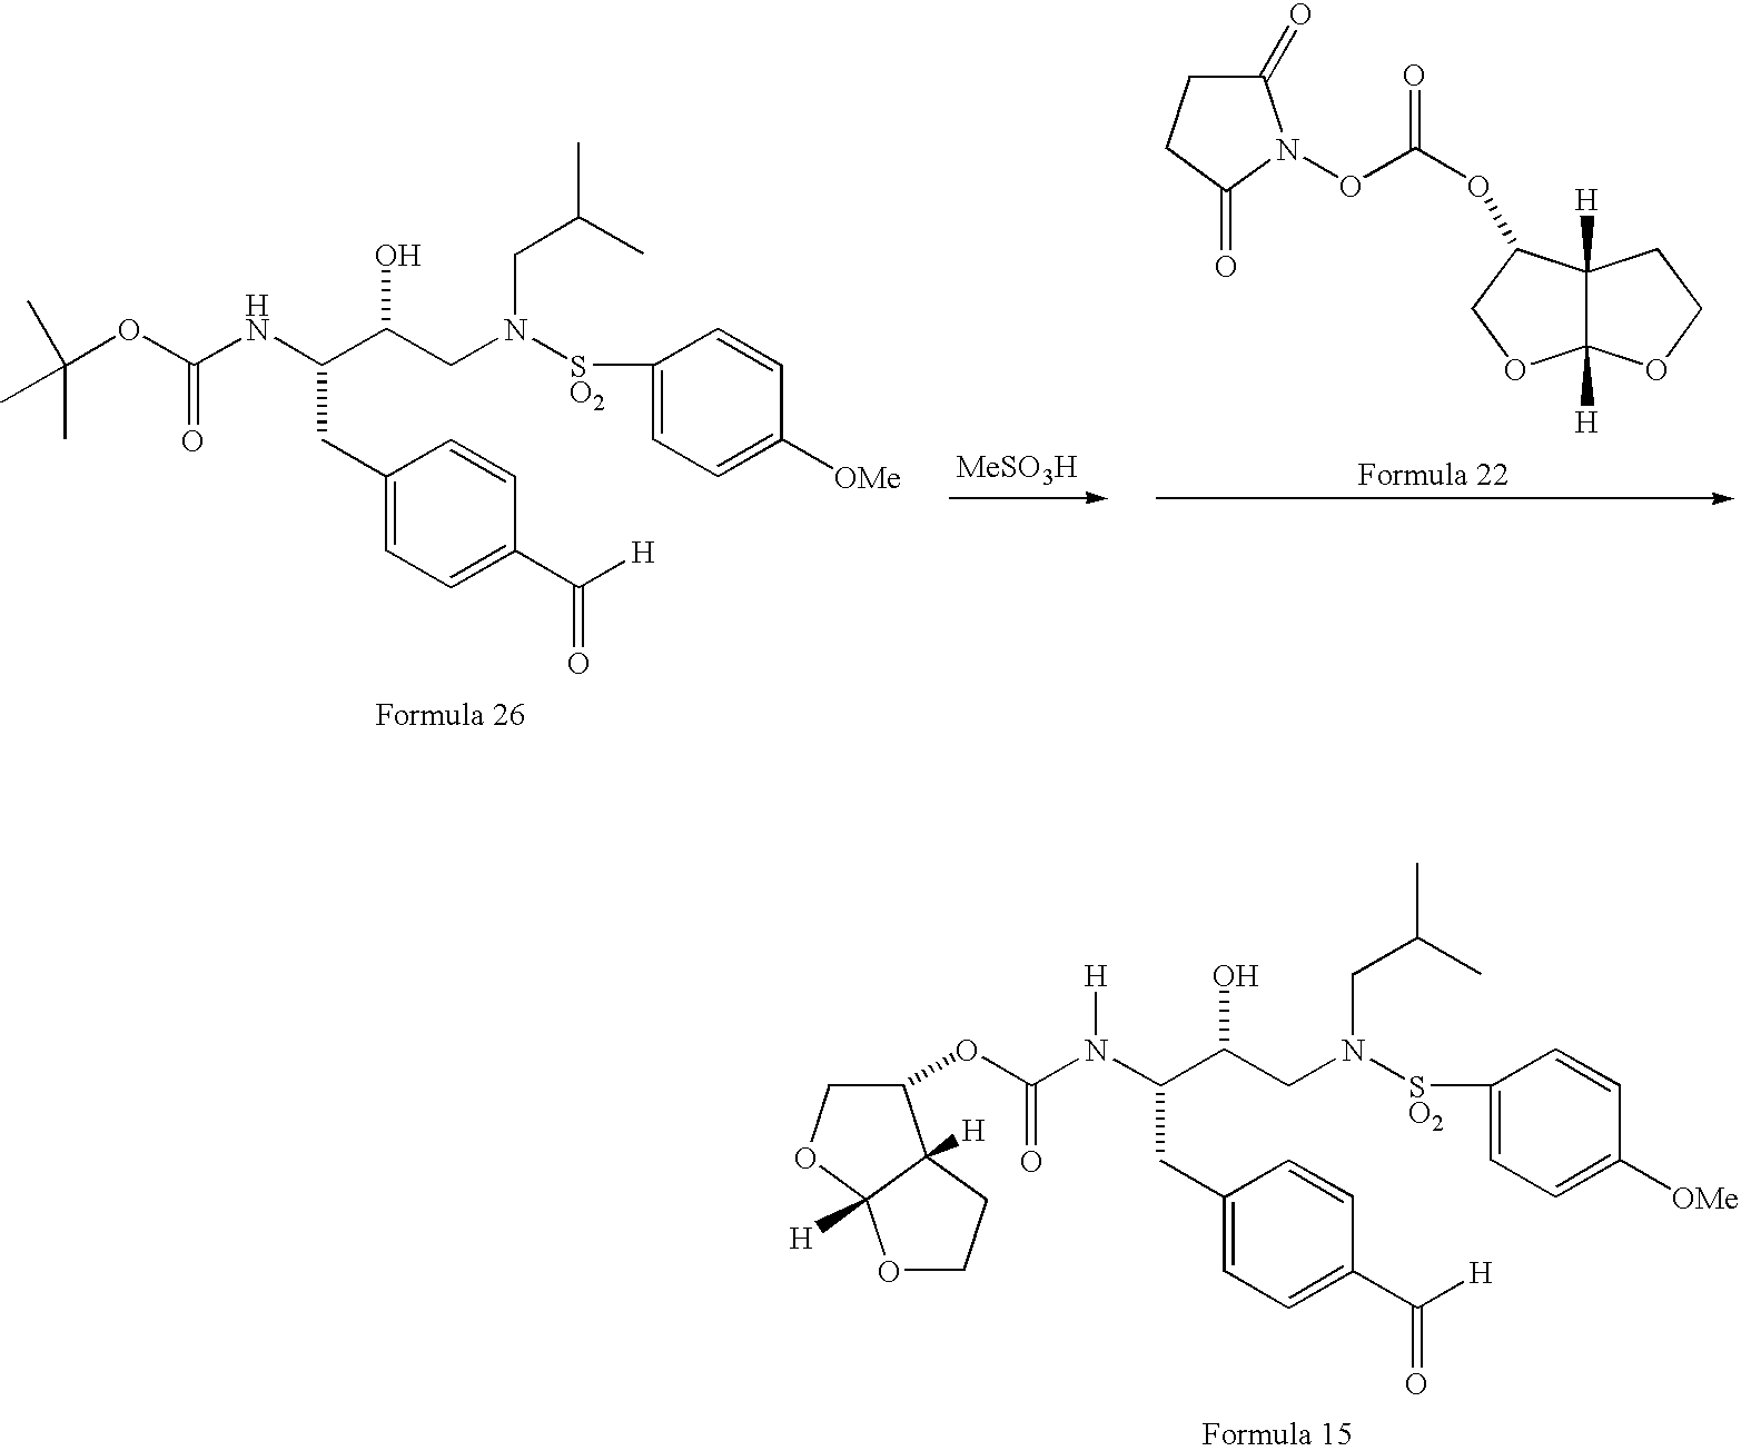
C(CC1=CC=C(C([H])=O)C=C1)(C(CN(CC(C)C)[SO2]C1=CC=C([OMe])C=C1)O)NC(OC(C)(C)C)=O.C12([H])C([H])(C(OC(ON3C(=O)CCC3=O)=O)CO1)CCO2.[MeSO3H].C(CC1=CC=C(C([H])=O)C=C1)(C(CN(CC(C)C)[SO2]C1=CC=C([OMe])C=C1)O)N([H])C(OC1C2([H])CCOC2([H])OC1)=O
